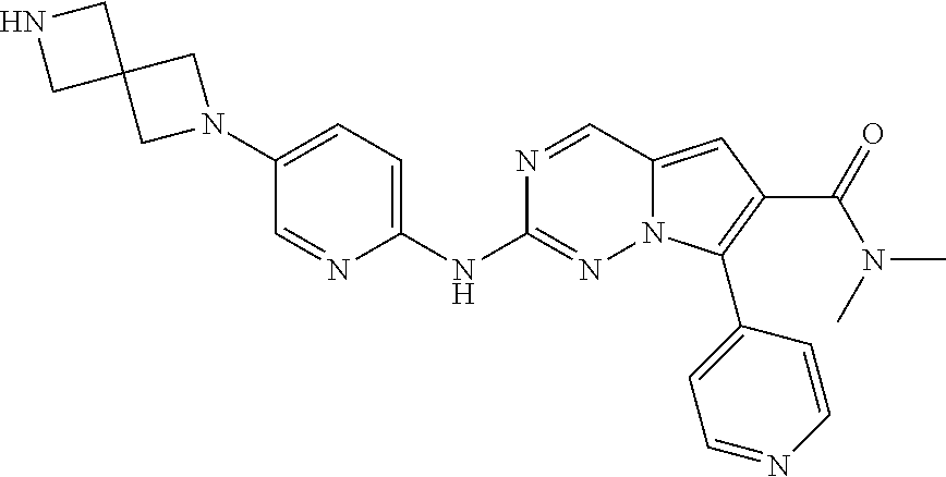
N1(C2=CC=C(NC3=NN4C(=CC(C(=O)N(C)C)=C4C4=CC=NC=C4)C=N3)N=C2)CC2(C1)CNC2
